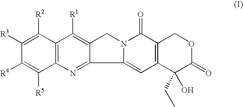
C12=C(N=C3C(=C1[R1])CN1C3=CC3=C(C1=O)COC(=O)C3(O)CC)C([R5])=C([R4])C([R3])=C2[R2]
